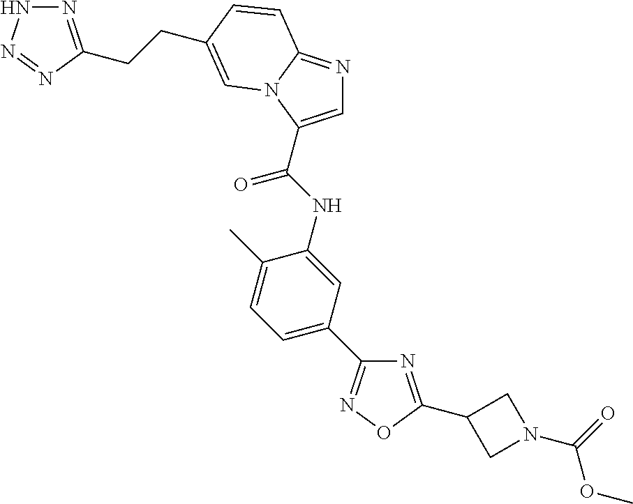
C1=C(C(NC2=CC(C3=NOC(C4CN(C(=O)OC)C4)=N3)=CC=C2C)=O)N2C(=N1)C=CC(CCC1=NNN=N1)=C2
